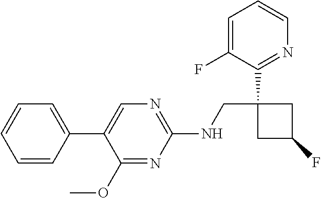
C1(OC)=NC(NCC2(C3=NC=CC=C3F)CC(F)C2)=NC=C1C1=CC=CC=C1
